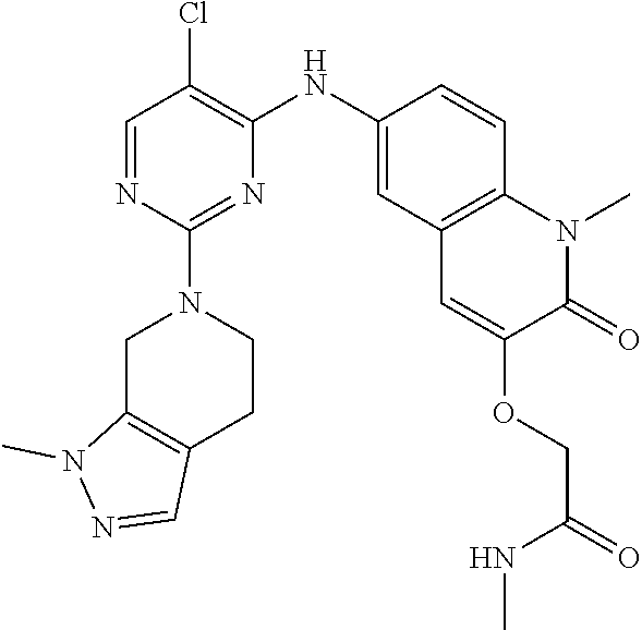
C1=NC(N2CCC3=C(C2)N(C)N=C3)=NC(NC2=CC3=C(C=C2)N(C)C(=O)C(OCC(NC)=O)=C3)=C1Cl
